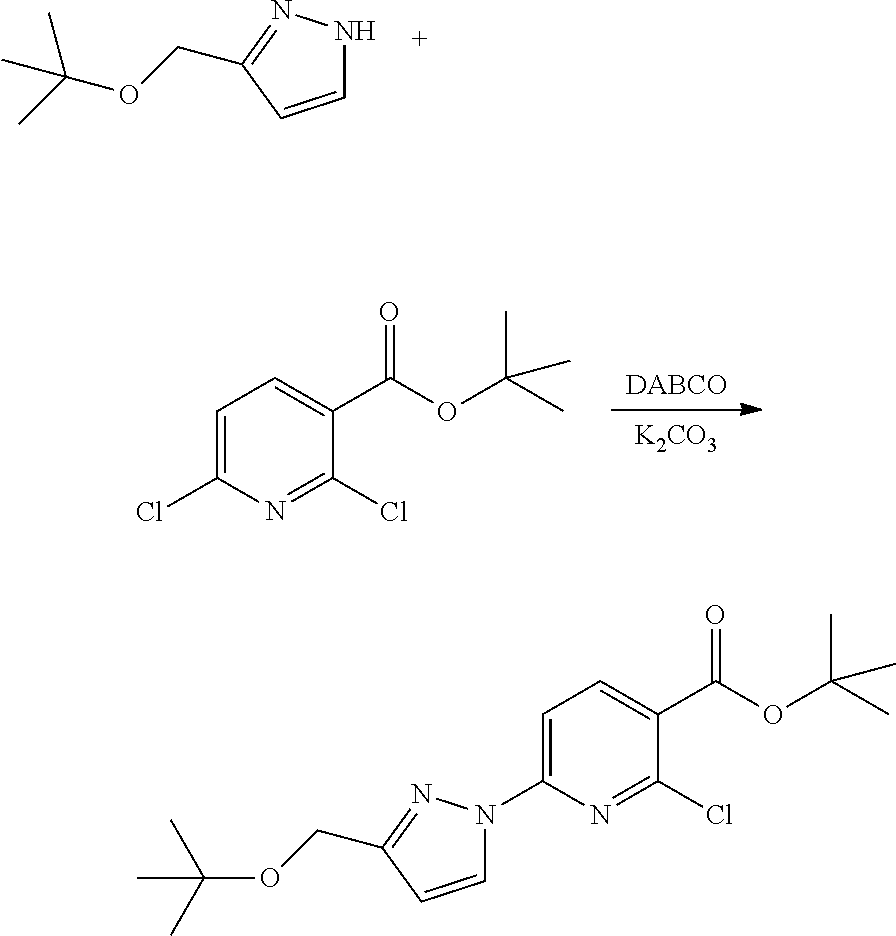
C1(COC(C)(C)C)=NNC=C1.[K2CO3].[DABCO].C1=C(Cl)N=C(Cl)C(C(=O)OC(C)(C)C)=C1.C1=C(N2C=CC(COC(C)(C)C)=N2)N=C(Cl)C(C(=O)OC(C)(C)C)=C1
